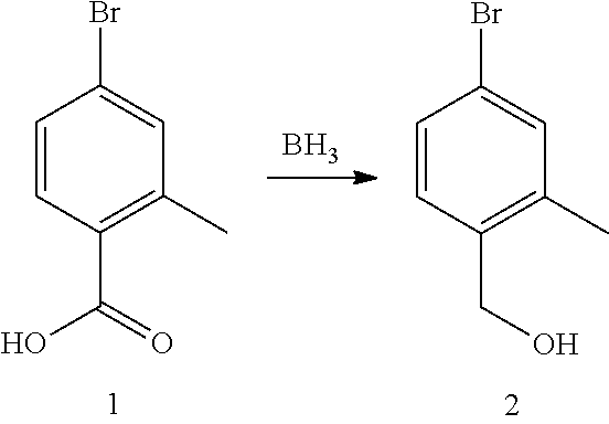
C1=CC(C(=O)O)=C(C)C=C1Br.C1=CC(CO)=C(C)C=C1Br.B
